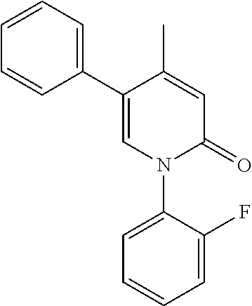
C1=C(C)C(C2=CC=CC=C2)=CN(C2=CC=CC=C2F)C1=O
